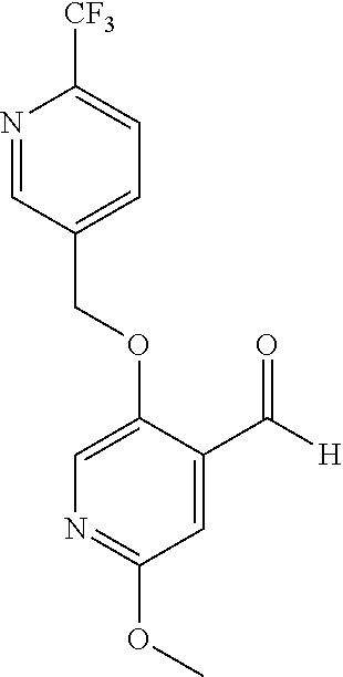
C(OC1=CN=C(OC)C=C1C([H])=O)C1=CC=C([CF3])N=C1
